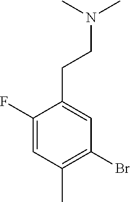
C1(F)=CC(C)=C(Br)C=C1CCN(C)C
